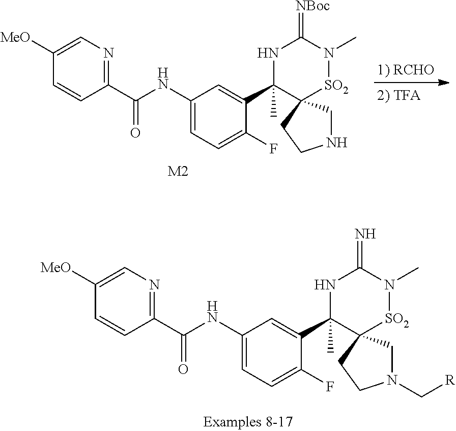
C1(NC(C2=NC=C([MeO])C=C2)=O)=CC=C(F)C(C2(C)NC(=[NBoc])N(C)[SO2]C23CNCC3)=C1.[M2].C1(NC(C2=NC=C([MeO])C=C2)=O)=CC=C(F)C(C2(C)NC(=N)N(C)[SO2]C23CN(C[R])CC3)=C1
